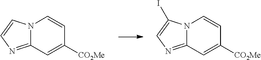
C12=NC=C(I)N1C=CC([CO2Me])=C2.C12=NC=CN1C=CC([CO2Me])=C2
